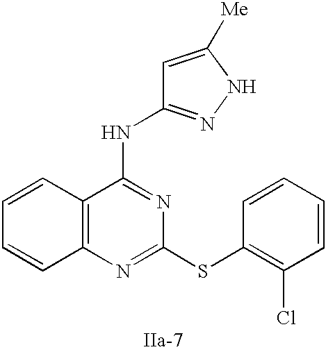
C12=C(N=C(SC3=C(Cl)C=CC=C3)N=C1NC1=NNC([Me])=C1)C=CC=C2
